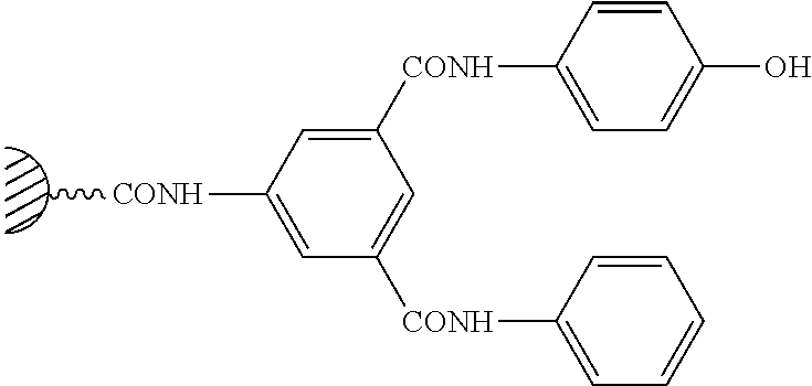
C[CONH]C1=CC([CONH]C2=CC=CC=C2)=CC([CONH]C2=CC=C(O)C=C2)=C1
